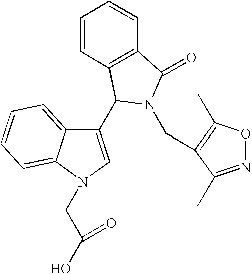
C1(C2C3=C(C=CC=C3)C(=O)N2CC2=C(C)ON=C2C)=CN(CC(O)=O)C2=CC=CC=C12
